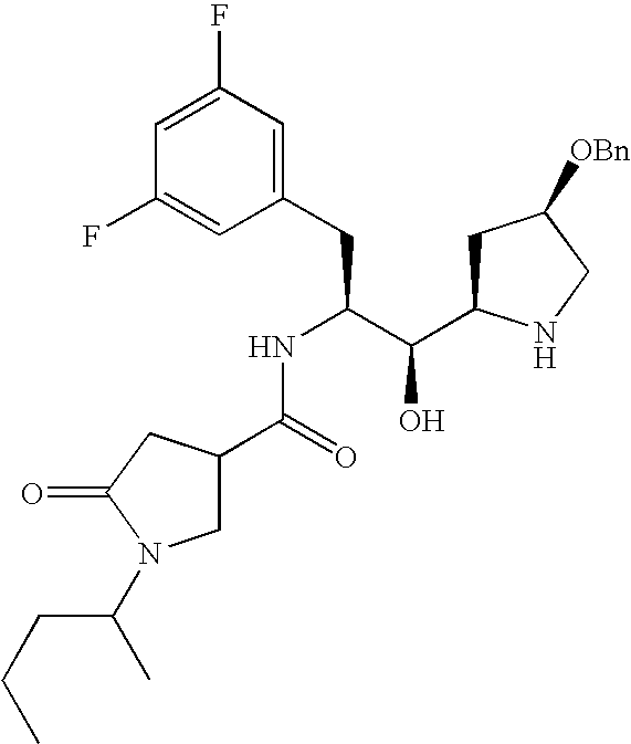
C1(F)=CC(F)=CC(CC(C(C2CC([OBn])CN2)O)NC(C2CN(C(CCC)C)C(=O)C2)=O)=C1
